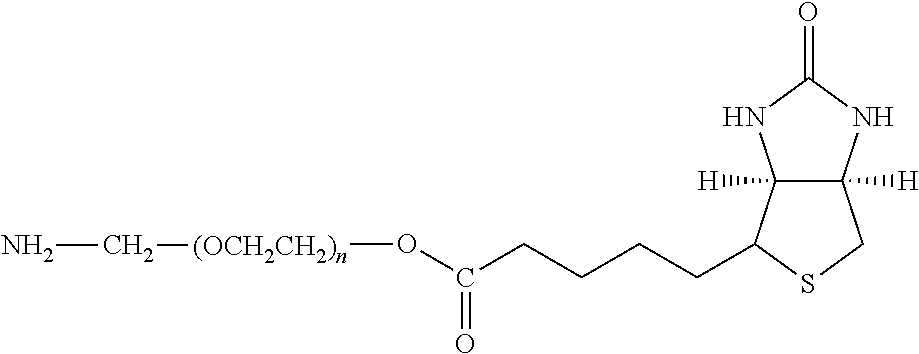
C(CCCCC1C2([H])C([H])(CS1)NC(=O)N2)(=O)O[(OCH2CH2)n]CN
